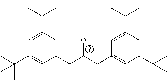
C1(CC(CC2=CC(C(C)(C)C)=CC(C(C)(C)C)=C2)O)=CC(C(C)(C)C)=CC(C(C)(C)C)=C1
